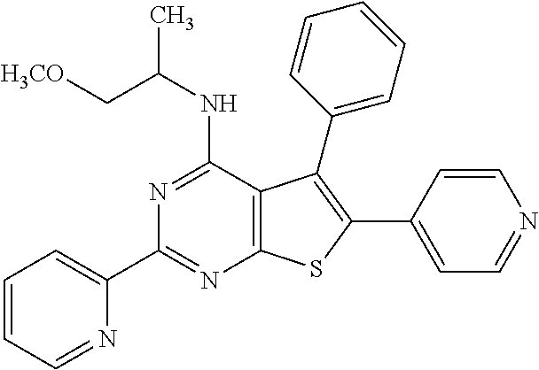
N1=CC=CC=C1C1=NC2=C(C(NC(C[H3CO])C)=N1)C(C1=CC=CC=C1)=C(C1=CC=NC=C1)S2
